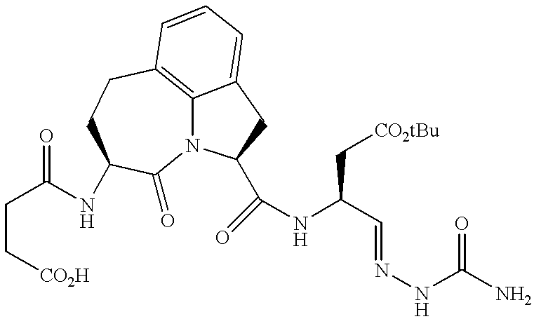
C(C(=O)NC1CCC2=C3N(C1=O)C(C(=O)NC(C=NNC(N)=O)C[CO2tBu])CC3=CC=C2)C[CO2H]
